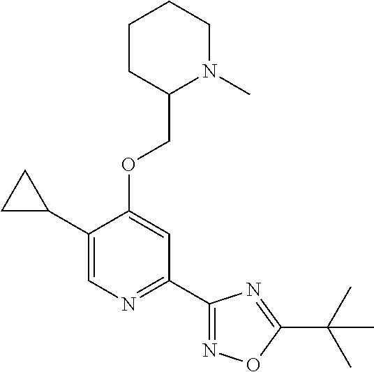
C1(C2CC2)=CN=C(C2=NOC(C(C)(C)C)=N2)C=C1OCC1N(C)CCCC1
